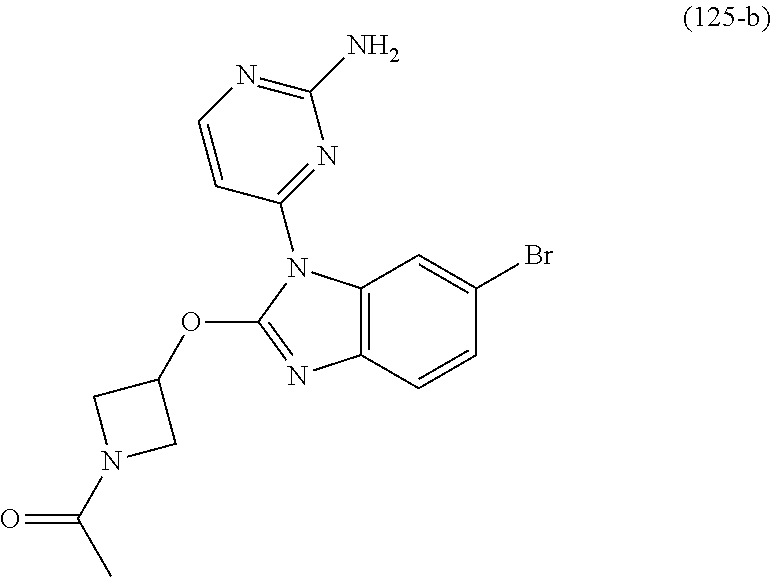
C12=C(C=CC(Br)=C1)N=C(OC1CN(C(=O)C)C1)N2C1=NC(N)=NC=C1
